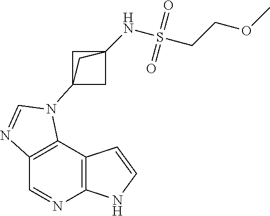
C1=NC2=C(C3=C1N=CN3C13CC(NS(CCOC)(=O)=O)(C1)C3)C=CN2
